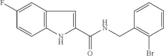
C1(F)=CC2=C(C=C1)NC(C(NCC1=C(Br)C=CC=C1)=O)=C2
